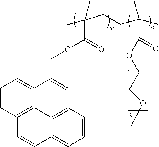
C1=CC2=C3C(=C1)C(COC(C(C)(C)CCC(C)(C)C(=O)OCCOC)=O)=CC1=C3C(=CC=C1)C=C2
